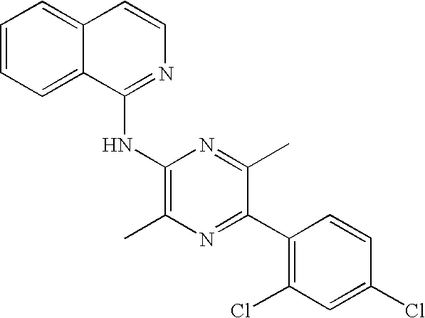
C1=CC=C2C(=C1)C=CN=C2NC1=C(C)N=C(C2=C(Cl)C=C(Cl)C=C2)C(C)=N1
